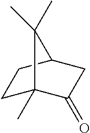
C1C2(C)C(=O)CC(C1)C2(C)C
